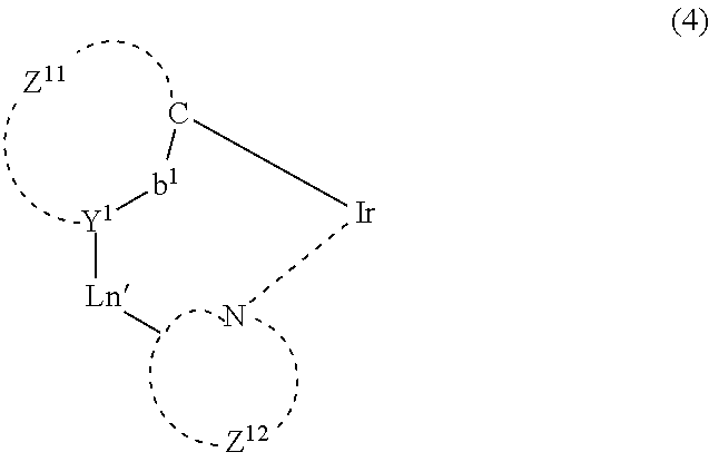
[Y1]([Ln]C)[b1]C[Ir]N.[Z11]
